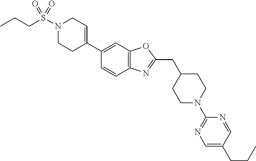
CCCS(N1CCC(C2=CC3=C(C=C2)N=C(CC2CCN(C4=NC=C(CCC)C=N4)CC2)O3)=CC1)(=O)=O
